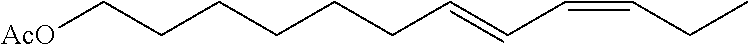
C(C=CC=CCC)CCCCC[AcO]
